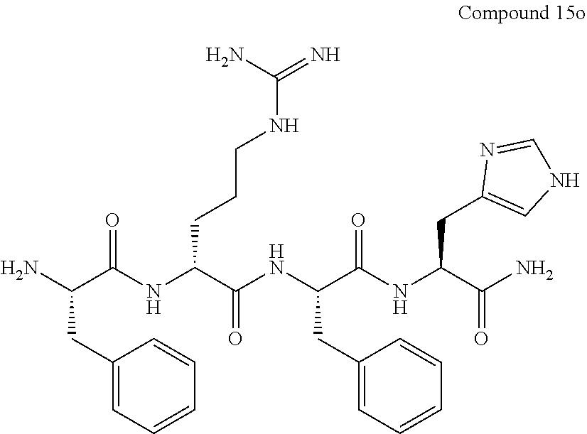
NC(C(NC(C(NC(C(NC(C(N)=O)CC1=CNC=N1)=O)CC1=CC=CC=C1)=O)CCCNC(N)=N)=O)CC1=CC=CC=C1
